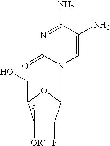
N1=C(N)C(N)=CN(C2C(F)C(F)([OR])C(CO)O2)C1=O
